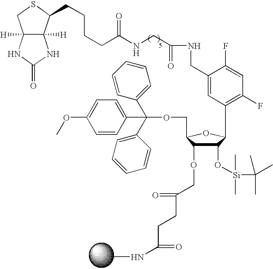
C12([H])C([H])(NC(=O)N1)CSC2CCCCC(NCC(NCC1=CC(C2C(O[Si](C(C)(C)C)(C)C)C(OCC(CCC(NC)=O)=O)C(COC(C3=CC=CC=C3)(C3=CC=C(OC)C=C3)C3=CC=CC=C3)O2)=C(F)C=C1F)=O)=O
